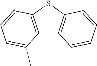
C12=C(SC3=C1C=CC=C3)C=CC=C2C
